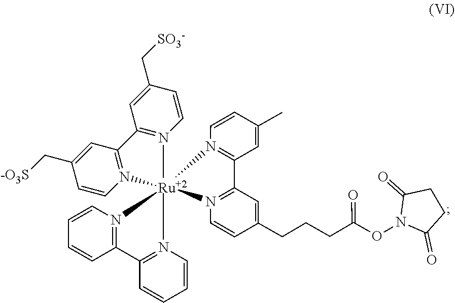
N12=C(C=C(C[SO3-])C=C1)C1=N([Ru]234(N2=C(C=CC=C2)C2=N3C=CC=C2)N2=C(C=C(CCCC(ON3C(=O)CCC3=O)=O)C=C2)C2=N4C=CC(C)=C2)C=CC(C[-O3S])=C1
